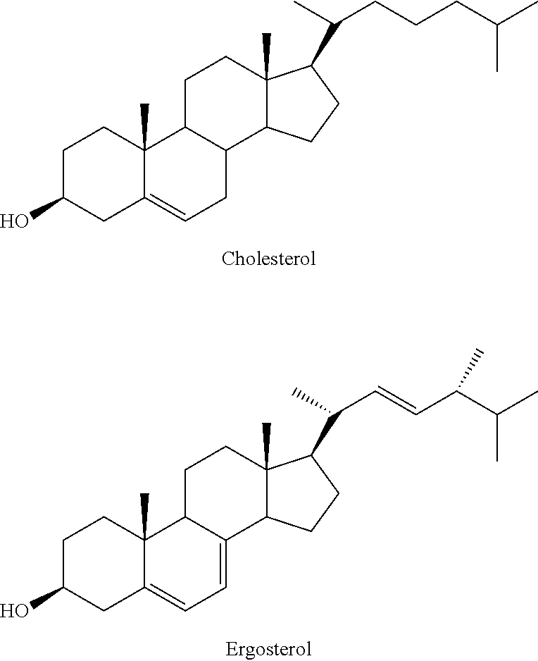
C1C(O)CC2=CCC3C(C2(C)C1)CCC1(C)C3CCC1C(C)CCCC(C)C.C1C(O)CC2=CC=C3C(C2(C)C1)CCC1(C)C3CCC1C(C)C=CC(C(C)C)C
